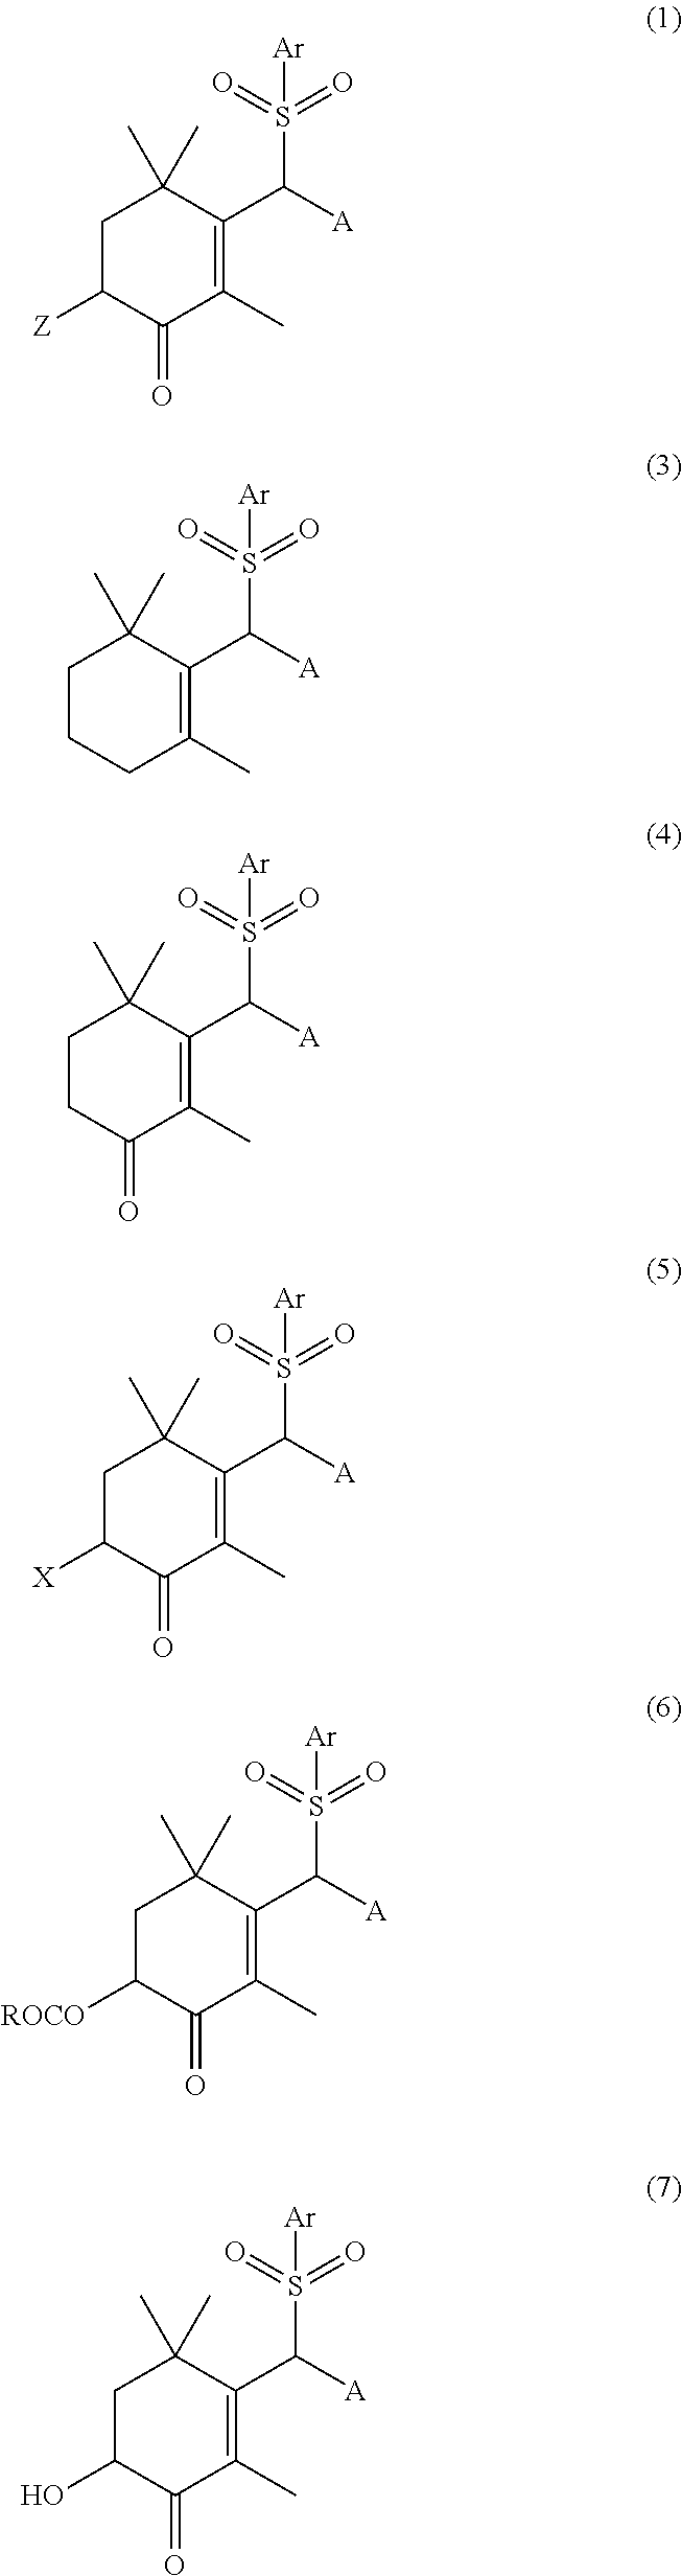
C1C([Z])C(=O)C(C)=C(C([A])S([Ar])(=O)=O)C1(C)C.C1CCC(C)=C(C([A])S([Ar])(=O)=O)C1(C)C.C1CC(=O)C(C)=C(C([A])S([Ar])(=O)=O)C1(C)C.C1C([X])C(=O)C(C)=C(C([A])S([Ar])(=O)=O)C1(C)C.C1C([ROCO])C(=O)C(C)=C(C([A])S([Ar])(=O)=O)C1(C)C.C1C(O)C(=O)C(C)=C(C([A])S([Ar])(=O)=O)C1(C)C
